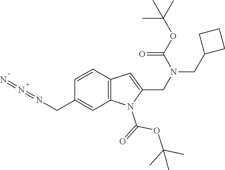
C1=CC2=C(C=C1CN=N=N)N(C(=O)OC(C)(C)C)C(CN(CC1CCC1)C(=O)OC(C)(C)C)=C2
